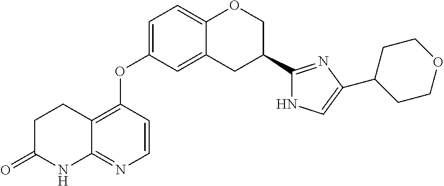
C1C(=O)NC2=NC=CC(OC3=CC=C4C(=C3)CC(C3=NC(C5CCOCC5)=CN3)CO4)=C2C1
